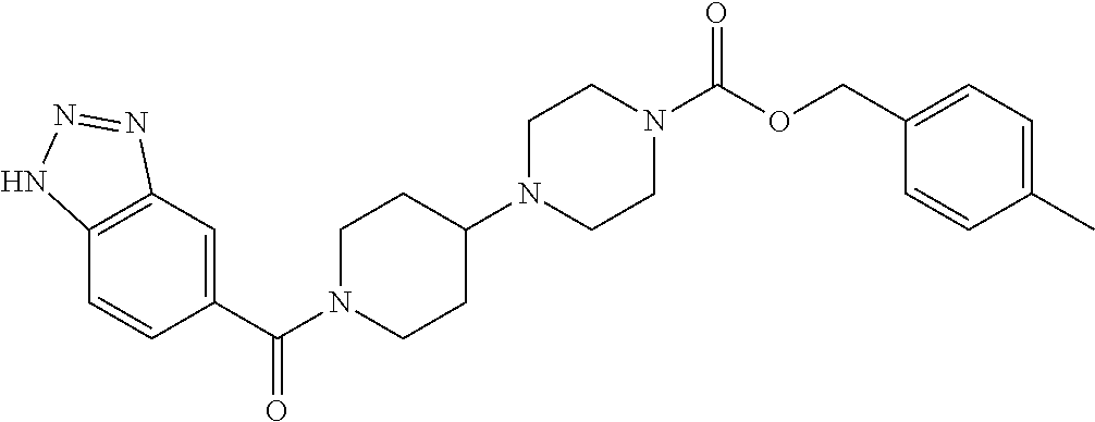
C12=C(C=C(C(N3CCC(N4CCN(C(OCC5=CC=C(C)C=C5)=O)CC4)CC3)=O)C=C1)N=NN2
